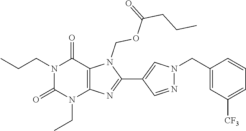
N1(CCC)C(=O)N(CC)C2=C(C1=O)N(COC(CCC)=O)C(C1=CN(CC3=CC([CF3])=CC=C3)N=C1)=N2
